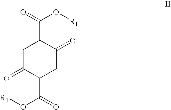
C1C(=O)C(C(=O)O[R1])CC(=O)C1C(=O)O[R1]
